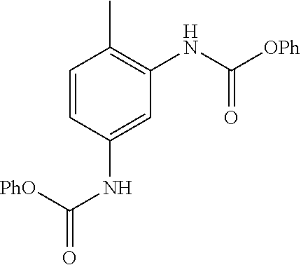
C1=CC(NC([PhO])=O)=CC(NC([OPh])=O)=C1C
